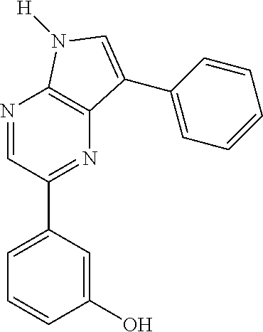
C1(O)=CC(C2=NC3=C(N=C2)N([H])C=C3C2=CC=CC=C2)=CC=C1
